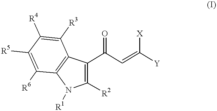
C1([R2])=C(C(C=C([Y])[X])=O)C2=C(N1[R1])C([R6])=C([R5])C([R4])=C2[R3]
